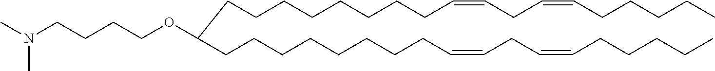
CCCCCC=CCC=CCCCCCCCCC(CCCCCCCCC=CCC=CCCCCC)OCCCCN(C)C
